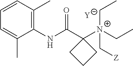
[Y].C1=C(C)C(NC(C2([N+](C[Z])(CC)CC)CCC2)=O)=C(C)C=C1
